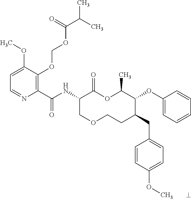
C1(C(NC2COCCC(CC3=CC=C(OC)C=C3)C(OC3=CC=CC=C3)C(C)OC2=O)=O)=C(OCOC(C(C)C)=O)C(OC)=CC=N1
